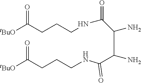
[tBuO]C(CCCNC(C(C(C(NCCCC([tBuO])=O)=O)N)N)=O)=O
